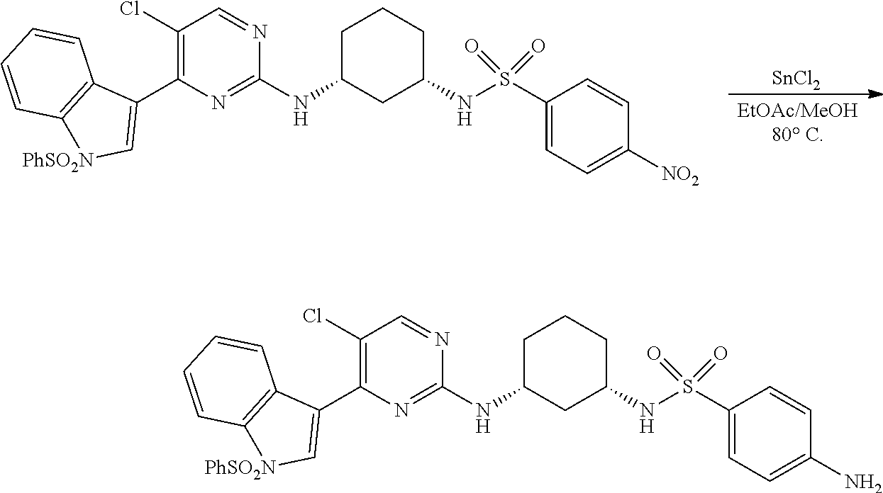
[SnCl2].C1(Cl)=C(C2=C[PhSO2N]C3=C2C=CC=C3)N=C(NC2CCCC(NS(C3=CC=C([NO2])C=C3)(=O)=O)C2)N=C1.C1(Cl)=C(C2=C[PhSO2N]C3=C2C=CC=C3)N=C(NC2CCCC(NS(C3=CC=C(N)C=C3)(=O)=O)C2)N=C1
